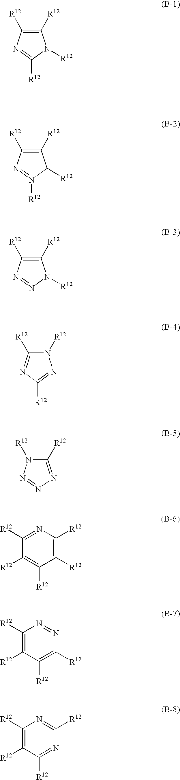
C1([R12])=C([R12])N=C([R12])N1[R12].C1([R12])=C([R12])N=N([R12])C1[R12].C1([R12])=C([R12])N=NN1[R12].N1([R12])C([R12])=NC([R12])=N1.C1([R12])=NN=NN1[R12].C1([R12])=C([R12])N=C([R12])C([R12])=C1[R12].C1([R12])=C([R12])C([R12])=C([R12])N=N1.N1=C([R12])C([R12])=C([R12])N=C1[R12]
